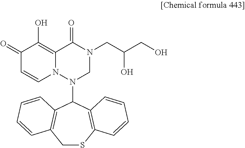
C1(=O)C=CN2C(=C1O)C(=O)N(CC(O)CO)CN2C1C2=C(CSC3=C1C=CC=C3)C=CC=C2
